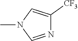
CN1C=NC([CF3])=C1
